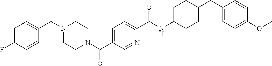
C1(CC2CCC(NC(C3=CC=C(C(N4CCN(CC5=CC=C(F)C=C5)CC4)=O)C=N3)=O)CC2)=CC=C(OC)C=C1
